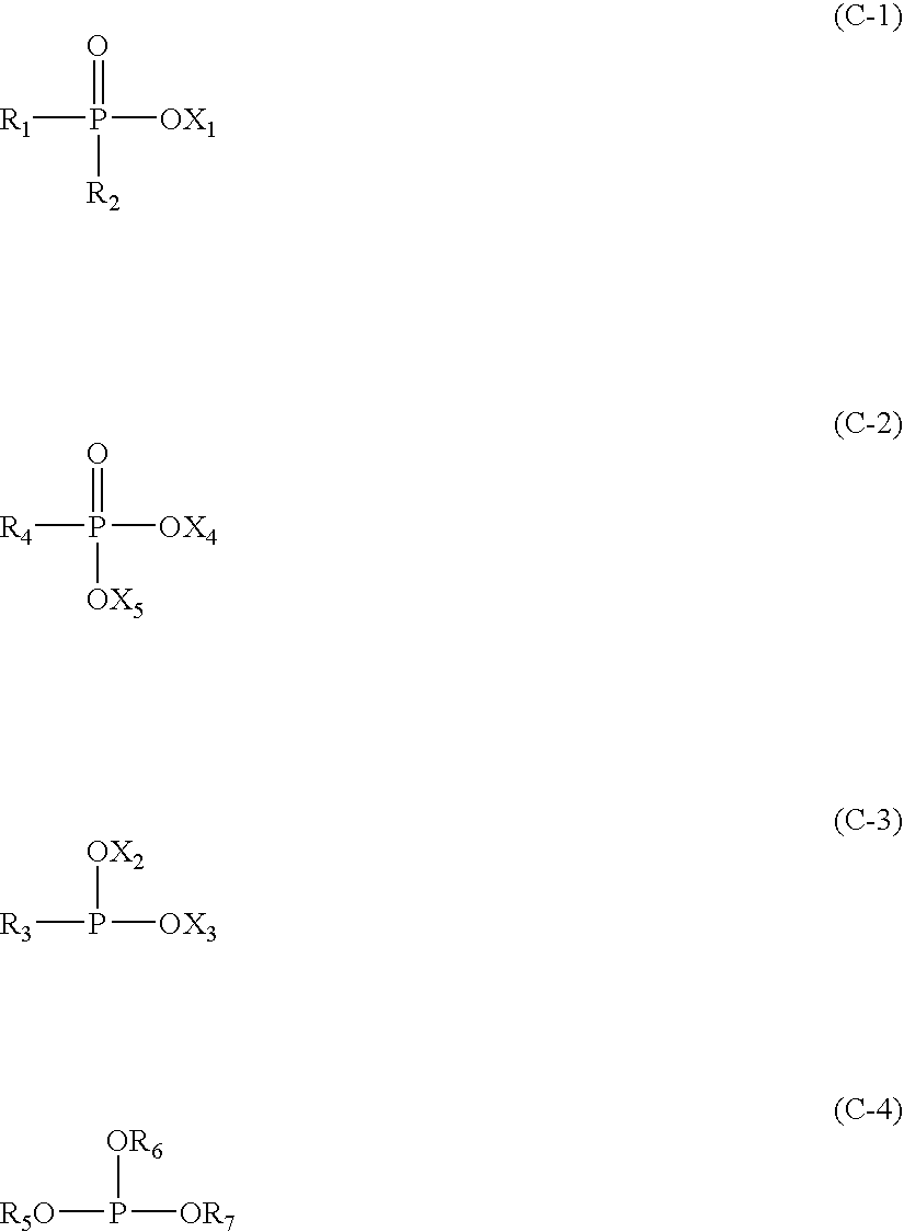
[R1]P(=O)([R2])[OX1].[R4]P(=O)([OX5])[OX4].[R3]P([OX2])[OX3].[R5O]P([OR6])[OR7]
